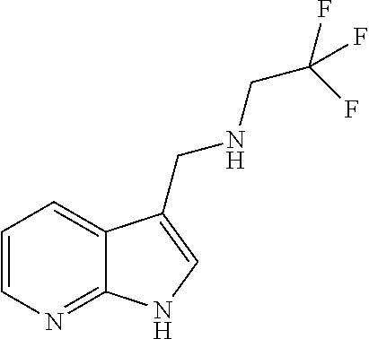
C1=CN=C2C(=C1)C(CNCC(F)(F)F)=CN2
